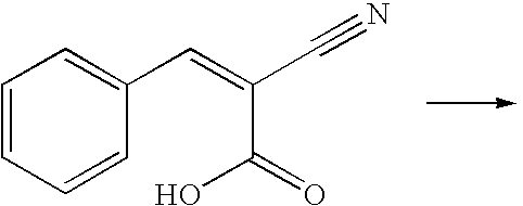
C1=CC=CC(C=C(C#N)C(=O)O)=C1
